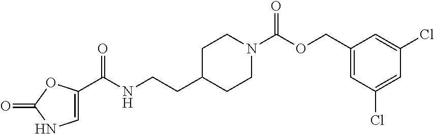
C1C(CCNC(C2=CNC(=O)O2)=O)CCN(C(OCC2=CC(Cl)=CC(Cl)=C2)=O)C1
